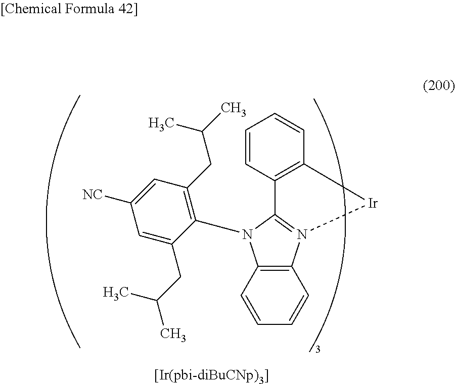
C12=C(C=CC=C1)N(C1=C(CC(C)C)C=C([NC])C=C1CC(C)C)C1=N2[Ir]C2=C1C=CC=C2
